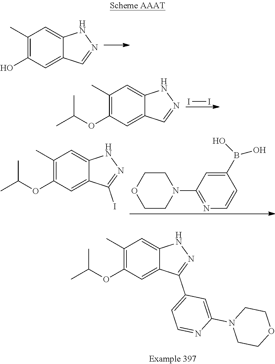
C1(C)=C(O)C=C2C(=C1)NN=C2.II.C(OC1=C(C)C=C2C(=C1)C=NN2)(C)C.C1COCCN1C1=NC=CC(B(O)O)=C1.C(OC1=C(C)C=C2C(=C1)C(I)=NN2)(C)C.C(OC1=C(C)C=C2C(=C1)C(C1=CC=NC(N3CCOCC3)=C1)=NN2)(C)C
